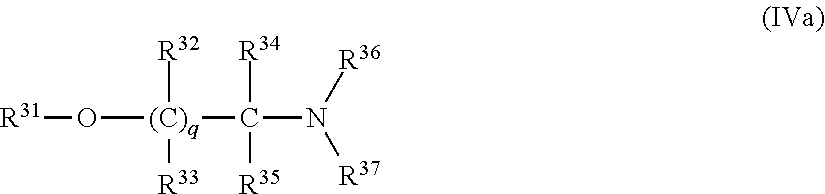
[R31]O[(C)q]([R32])([R33])C(N([R36])[R37])([R34])[R35]
